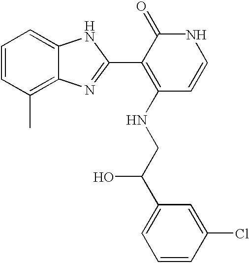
C1=CC(C)=C2C(=C1)NC(C1=C(NCC(C3=CC=CC(Cl)=C3)O)C=CNC1=O)=N2
